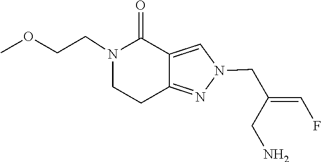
N1(CC(CN)=CF)N=C2CCN(CCOC)C(=O)C2=C1
